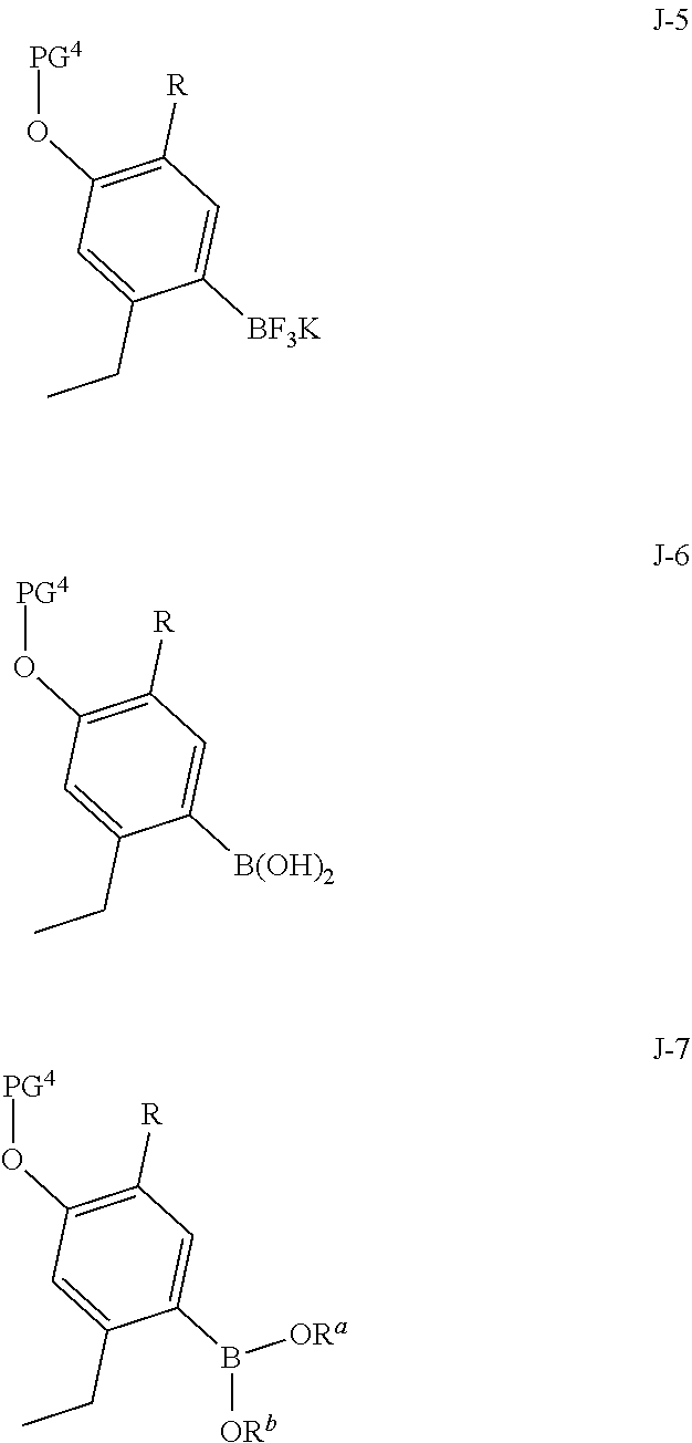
C1(CC)=CC(O[PG4])=C([R])C=C1[BF3K].C1(CC)=CC(O[PG4])=C([R])C=C1[B(OH)2].C1(CC)=CC(O[PG4])=C([R])C=C1B([ORa])[ORb]
